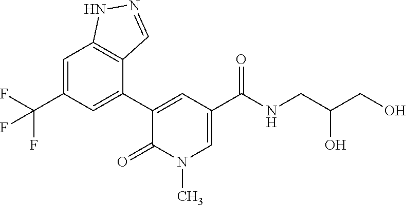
C1=C(C(F)(F)F)C=C(C2=CC(C(NCC(CO)O)=O)=CN(C)C2=O)C2=C1NN=C2
